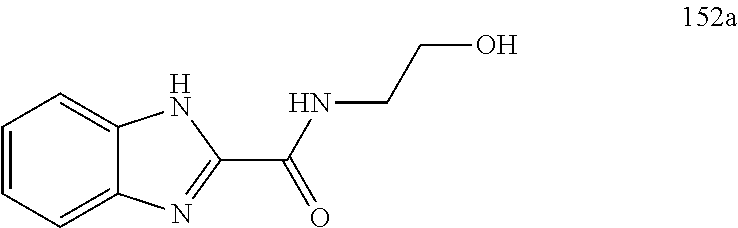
C1=CC=C2C(=C1)NC(C(NCCO)=O)=N2
